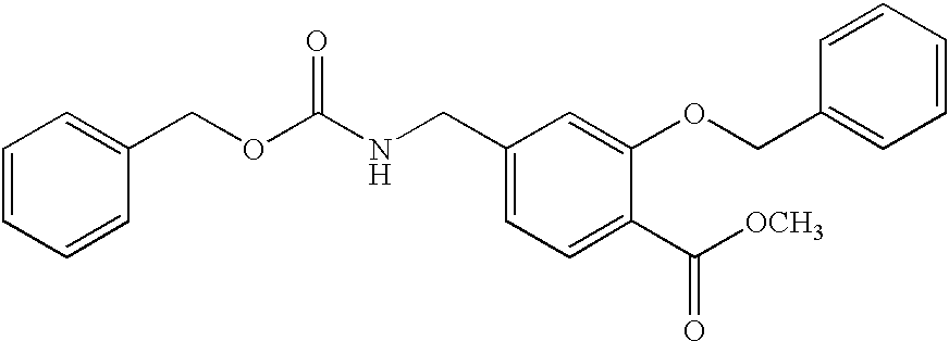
C1=CC=CC(COC(NCC2=CC=C(C([OCH3])=O)C(OCC3=CC=CC=C3)=C2)=O)=C1
